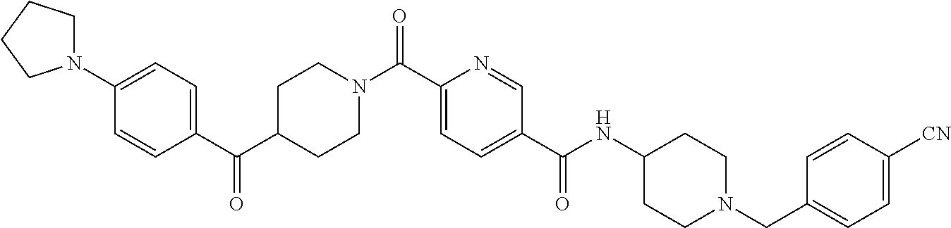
C(C1=CC=C(C(NC2CCN(CC3=CC=C([CN])C=C3)CC2)=O)C=N1)(=O)N1CCC(C(C2=CC=C(N3CCCC3)C=C2)=O)CC1
